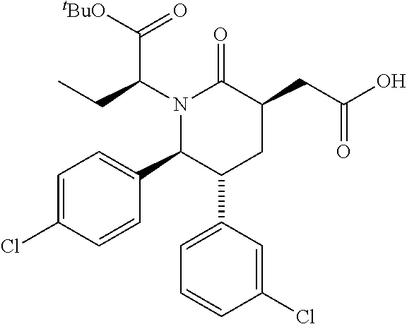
N1(C(CC)C([tBuO])=O)C(C2=CC=C(Cl)C=C2)C(C2=CC=CC(Cl)=C2)CC(CC(=O)O)C1=O
